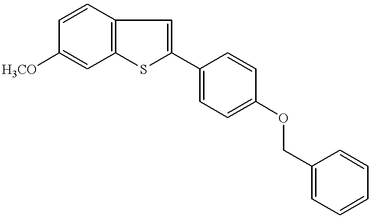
C1=CC2=C(C=C1[H3CO])SC(C1=CC=C(OCC3=CC=CC=C3)C=C1)=C2
